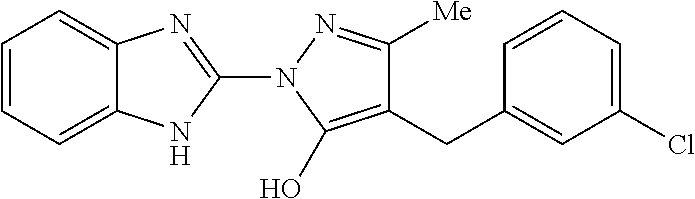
C1=CC=C2C(=C1)N=C(N1C(O)=C(CC3=CC(Cl)=CC=C3)C([Me])=N1)N2
